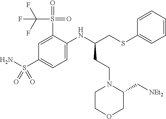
NS(C1=CC=C(NC(CSC2=CC=CC=C2)CCN2CCOCC2C[NEt2])C(S(C(F)(F)F)(=O)=O)=C1)(=O)=O
